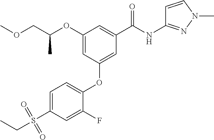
C1=C(F)C(OC2=CC(C(NC3=NN(C)C=C3)=O)=CC(OC(COC)C)=C2)=CC=C1S(CC)(=O)=O
